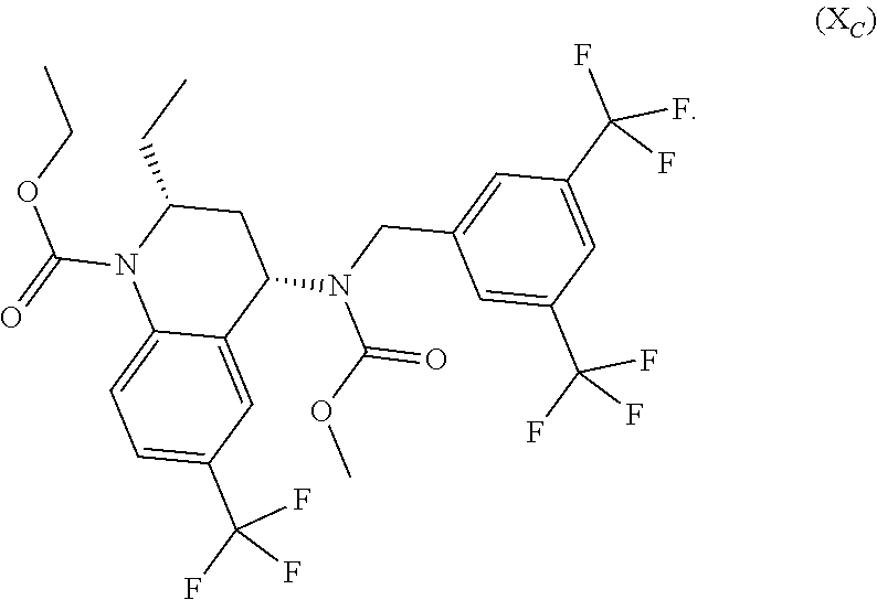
C1C(CC)N(C(OCC)=O)C2=CC=C(C(F)(F)F)C=C2C1N(C(=O)OC)CC1=CC(C(F)(F)F)=CC(C(F)(F)F)=C1
